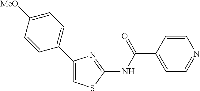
C1=CC(C(NC2=NC(C3=CC=C([MeO])C=C3)=CS2)=O)=CC=N1
